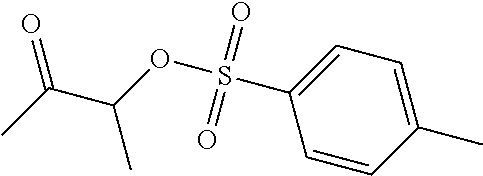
O(S(C1=CC=C(C)C=C1)(=O)=O)C(C(=O)C)C
